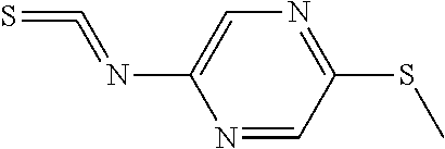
N(C1=CN=C(SC)C=N1)=C=S
